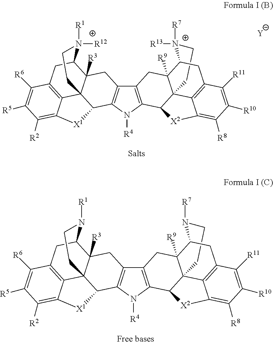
C12=C(N([R4])C3=C1CC1([R3])C45C3[X1]C3=C([R2])C([R5])=C([R6])C(=C43)CC1N([R1])([R12])CC5)C1C34C([R9])(C2)C([N+]([R7])([R13])CC3)CC2=C4C(=C([R8])C([R10])=C2[R11])[X2]1.[Y].C12=C(N([R4])C3=C1CC1([R3])C45C3[X1]C3=C([R2])C([R5])=C([R6])C(=C43)CC1N([R1])CC5)C1C34C([R9])(C2)C(N([R7])CC3)CC2=C4C(=C([R8])C([R10])=C2[R11])[X2]1
